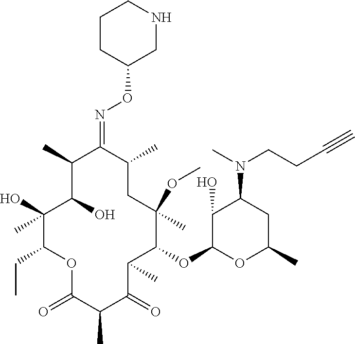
C1(O)C(O)(C)C(CC)OC(=O)C(C)C(=O)C(C)C(OC2C(O)C(N(C)CCC#C)CC(C)O2)C(OC)(C)CC(C)C(=NOC2CNCCC2)C1C
